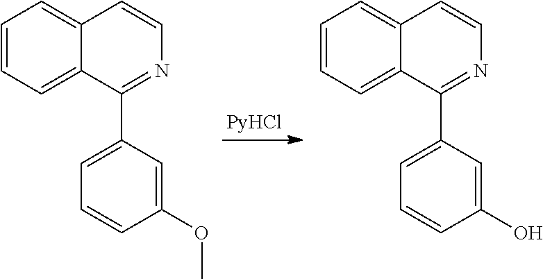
C1=CC=C2C(=C1)C=CN=C2C1=CC=CC(OC)=C1.C1=CC=C2C(=C1)C=CN=C2C1=CC=CC(O)=C1
